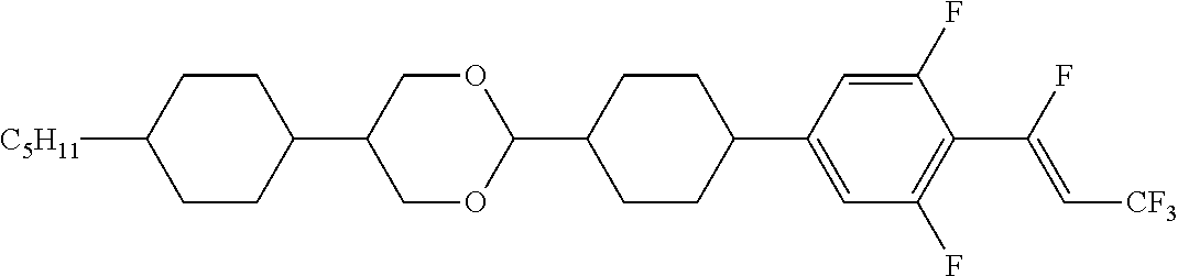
C1CC(C2COC(C3CCC(C4=CC(F)=C(C(F)=C[CF3])C(F)=C4)CC3)OC2)CCC1[C5H11]
